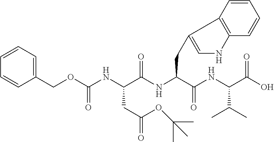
N(C(C(NC(C(O)=O)C(C)C)=O)CC1=CNC2=C1C=CC=C2)C(C(NC(OCC1=CC=CC=C1)=O)CC(=O)OC(C)(C)C)=O
